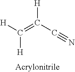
C(=C(C#N)[H])([H])[H]
